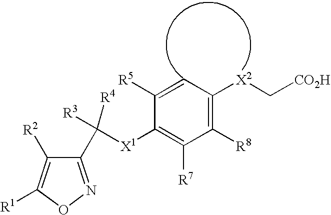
C1(C([R3])([X1]C2=C([R7])C([R8])=C([X2]C[CO2H])C=C2[R5])[R4])=NOC([R1])=C1[R2]
